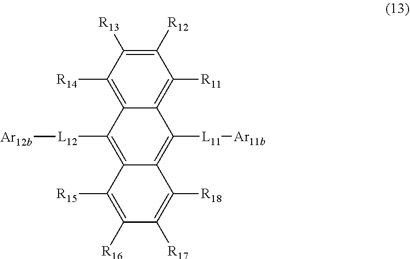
C1([R12])=C([R13])C([R14])=C2C(=C1[R11])C([L11][Ar11b])=C1C(=C2[L12][Ar12b])C([R15])=C([R16])C([R17])=C1[R18]
